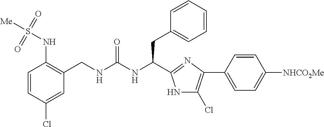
C1=CC(Cl)=CC(CNC(NC(CC2=CC=CC=C2)C2=NC(C3=CC=C([NHCO2Me])C=C3)=C(Cl)N2)=O)=C1NS([Me])(=O)=O
